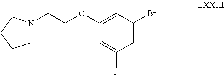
C1=C(Br)C=C(OCCN2CCCC2)C=C1F
